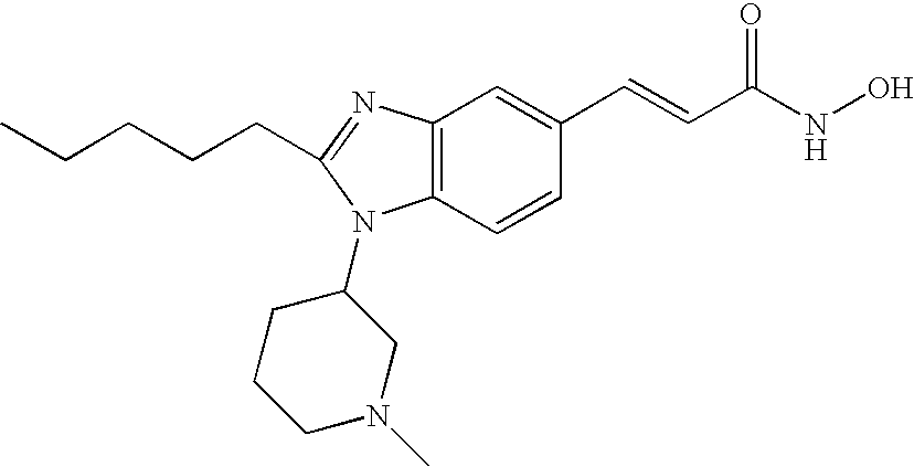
C12=C(C=CC(C=CC(NO)=O)=C1)N(C1CN(C)CCC1)C(CCCCC)=N2
